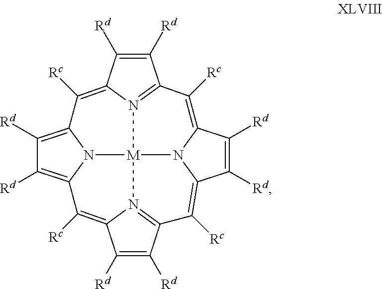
N12=C3C([Rc])=C4N5C(=C([Rc])C6=N7[M]15N1C(=C([Rd])C([Rd])=C1C([Rc])=C2C([Rd])=C3[Rd])C([Rc])=C7C([Rd])=C6[Rd])C([Rd])=C4[Rd]
